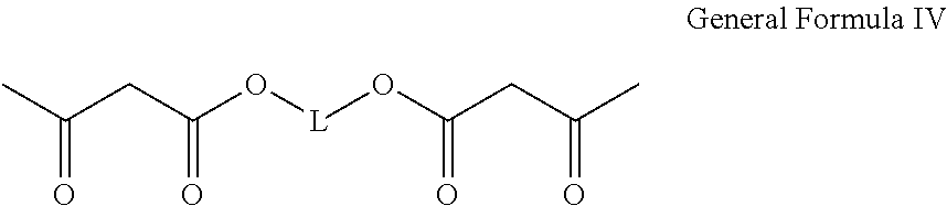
C(CC(O[L]OC(CC(C)=O)=O)=O)(C)=O
